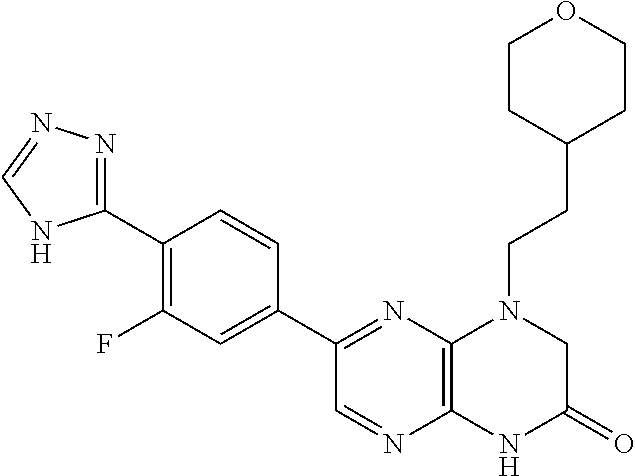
C1(C2=NC3=C(N=C2)NC(=O)CN3CCC2CCOCC2)=CC(F)=C(C2=NN=CN2)C=C1
